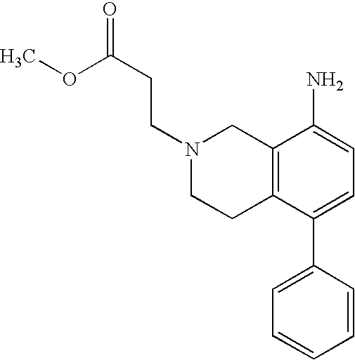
C12=C(C(C3=CC=CC=C3)=CC=C1N)CCN(CCC(=O)OC)C2
